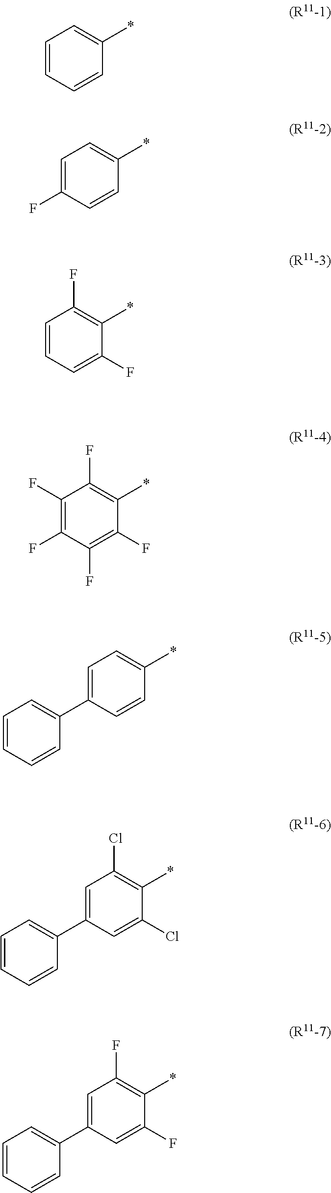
C1=CC=CC(*)=C1.C1=C(F)C=CC(*)=C1.C1=CC=C(F)C(*)=C1F.C1(F)=C(F)C(F)=C(F)C(*)=C1F.C1=CC=CC(C2=CC=C(*)C=C2)=C1.C1=CC=CC(C2=CC(Cl)=C(*)C(Cl)=C2)=C1.C1=CC=CC(C2=CC(F)=C(*)C(F)=C2)=C1
